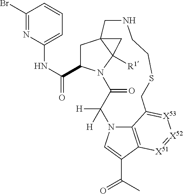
C1C(C(NC2=CC=CC(Br)=N2)=O)N2C3([R1])C1(C3)CNCCSCC1=[X53][X52]=[X51]C3=C1N(C([H])([H])C2=O)C=C3C(C)=O
